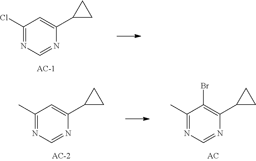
C1(C2CC2)=CC(Cl)=NC=N1.C1(C2CC2)=C(Br)C(C)=NC=N1.C1(C2CC2)=CC(C)=NC=N1
